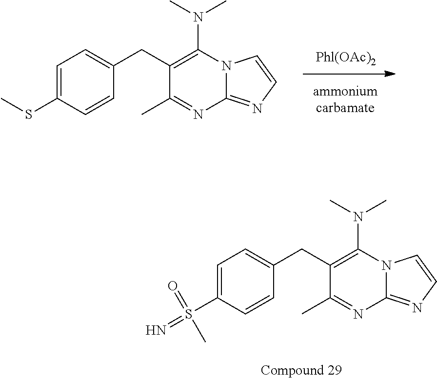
C1=C(SC)C=CC(CC2=C(N(C)C)N3C(=NC=C3)N=C2C)=C1.C1=C(S(=N)(=O)C)C=CC(CC2=C(N(C)C)N3C(=NC=C3)N=C2C)=C1
